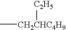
C[CH2CHC4H9][C2H5]
